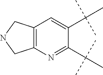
C1=C(C(C)(C)C)C(C(C)(C)C)=NC2=C1CNC2
